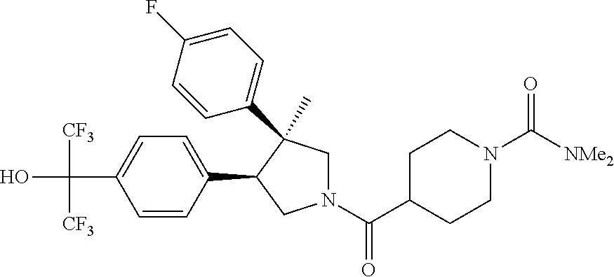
C(C1=CC=C(C2CN(C(C3CCN(C([NMe2])=O)CC3)=O)CC2(C)C2=CC=C(F)C=C2)C=C1)(O)([CF3])[CF3]
